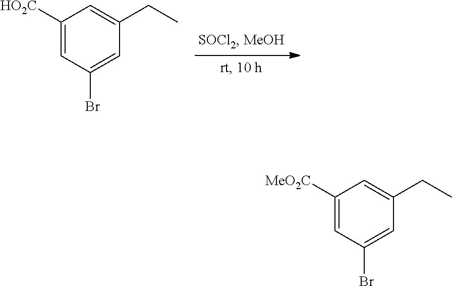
C1([HO2C])=CC(Br)=CC(CC)=C1.C1([MeO2C])=CC(Br)=CC(CC)=C1
